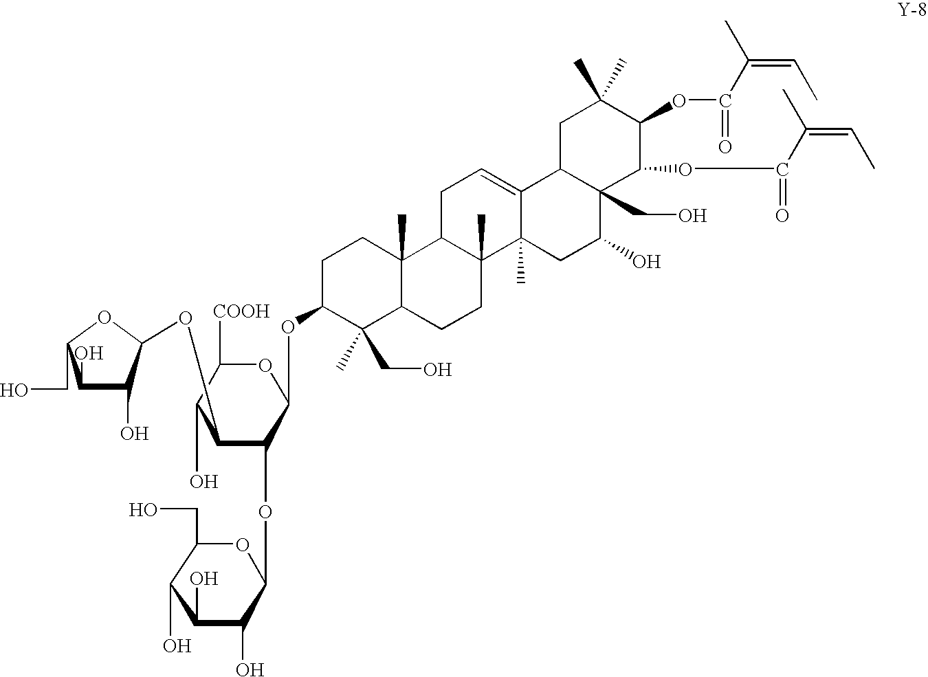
OC1C(OC2C(O)C(O)C(CO)O2)C(OC2OC(CO)C(O)C(O)C2O)C(OC2C(CO)(C)C3C(C)(CC2)C2C(C)(CC3)C3(C)C(=CC2)C2C(CO)(C(O)C3)C(OC(C(=CC)C)=O)C(OC(C(=CC)C)=O)C(C)(C)C2)OC1[COOH]
